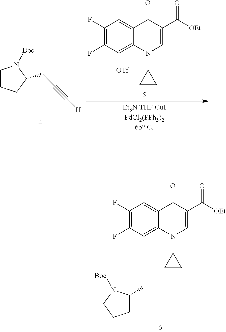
C1(F)=C(F)C(C#CCC2CCCN2[Boc])=C2C(=C1)C(=O)C(C([OEt])=O)=CN2C1CC1.C1CCC(CC#C[H])N1[Boc].C1(F)=C(F)C([OTf])=C2C(=C1)C(=O)C(C([OEt])=O)=CN2C1CC1
